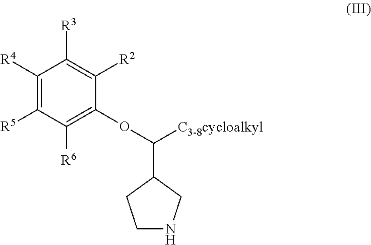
C1([R4])=C([R5])C([R6])=C(OC([C3-8cycloalkyl])C2CCNC2)C([R2])=C1[R3]
